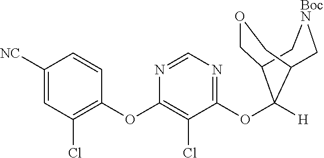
C1([NC])=CC(Cl)=C(OC2=C(Cl)C(OC3([H])C4COCC3C[BocN]C4)=NC=N2)C=C1
